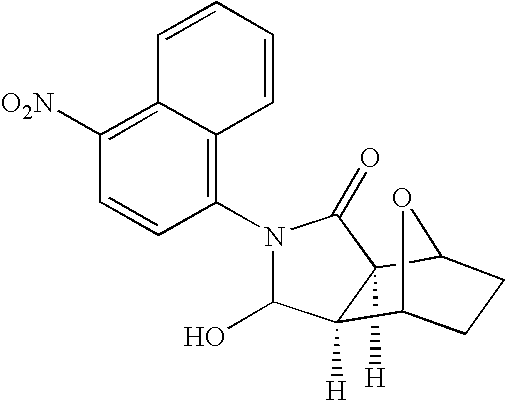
C12([H])C(=O)N(C3=C4C(=C([O2N])C=C3)C=CC=C4)C(O)C1([H])C1CCC2O1
